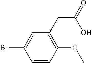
C1=CC(OC)=C(CC(=O)O)C=C1Br
